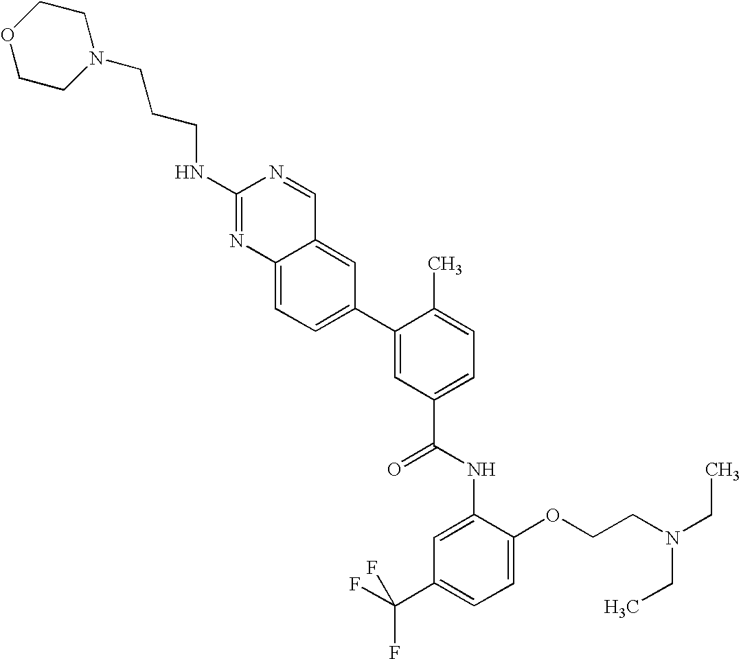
C1(NCCCN2CCOCC2)=NC2=CC=C(C3=CC(C(=O)NC4=CC(C(F)(F)F)=CC=C4OCCN(CC)CC)=CC=C3C)C=C2C=N1
